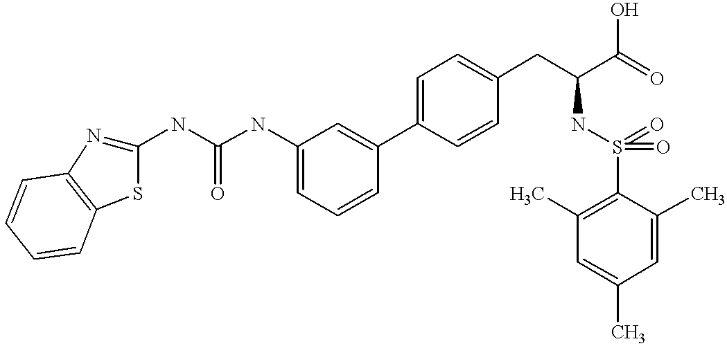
N(C(NC1=CC=CC(C2=CC=C(CC(C(=O)O)NS(=O)(=O)C3=C(C)C=C(C)C=C3C)C=C2)=C1)=O)C1=NC2=C(S1)C=CC=C2
